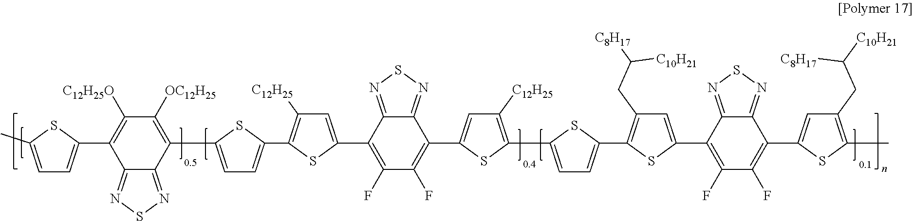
C1(F)=C(C2=CC([C12H25])=C(C3=CC=C(C4=C([OC12H25])C([C12H25O])=C(C5=CC=C(C)S5)C5=NSN=C45)S3)S2)C2=NSN=C2C(C2=CC([C12H25])=C(C3=CC=C(C4=C(CC([C8H17])[C10H21])C=C(C5=C(F)C(F)=C(C6=CC(CC([C10H21])[C8H17])=C(C)S6)C6=NSN=C56)S4)S3)S2)=C1F
